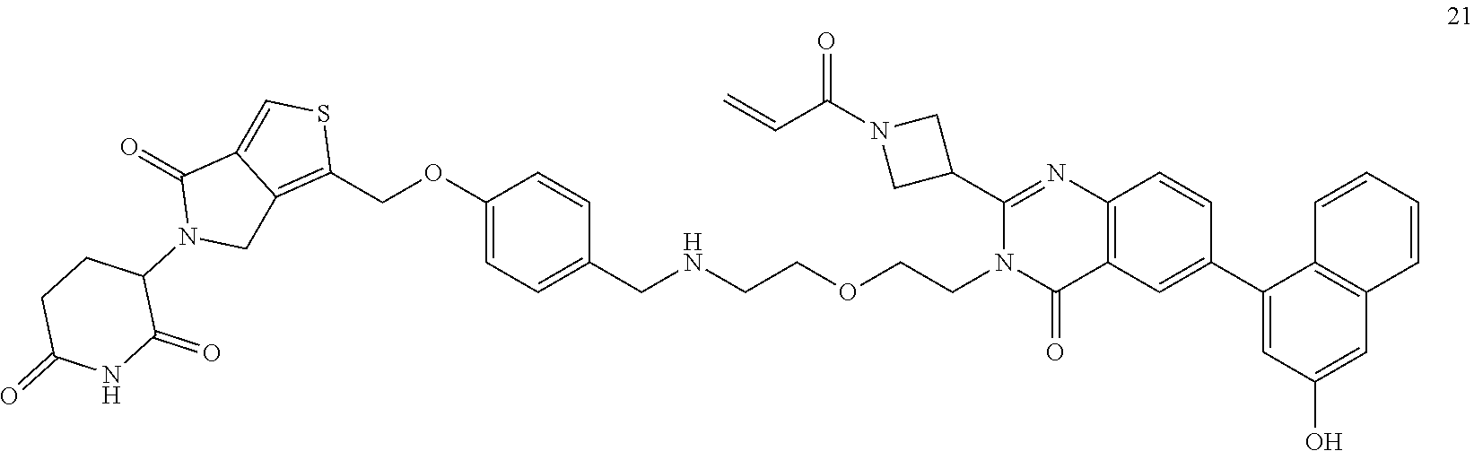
C1=CC2=C(C=C1)C=C(O)C=C2C1=CC2=C(C=C1)N=C(C1CN(C(C=C)=O)C1)N(CCOCCNCC1=CC=C(OCC3=C4CN(C5CCC(=O)NC5=O)C(=O)C4=CS3)C=C1)C2=O
